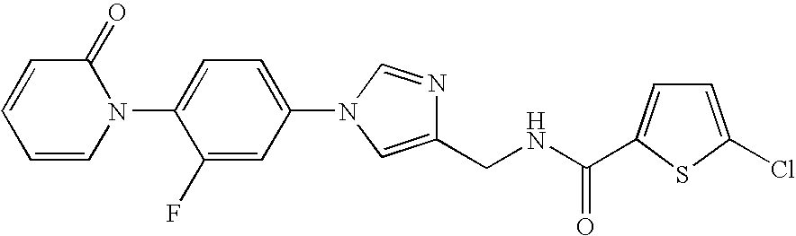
C1=CN(C2=CC=C(N3C=NC(CNC(=O)C4=CC=C(Cl)S4)=C3)C=C2F)C(=O)C=C1
